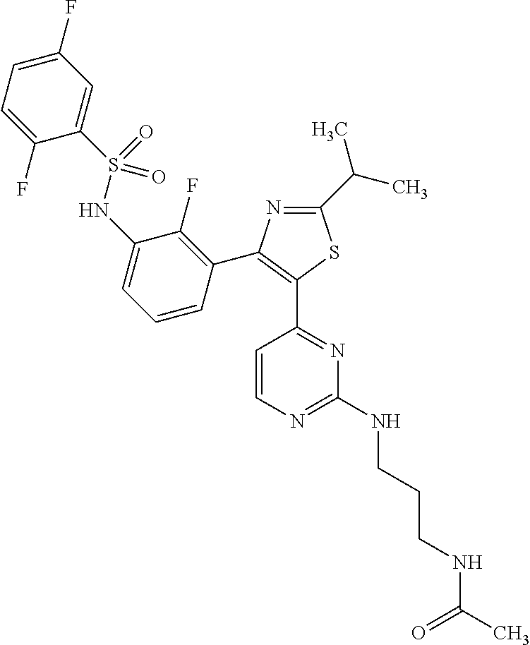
C(NCCCNC1=NC=CC(C2=C(C3=C(F)C(NS(C4=CC(F)=CC=C4F)(=O)=O)=CC=C3)N=C(C(C)C)S2)=N1)(C)=O
